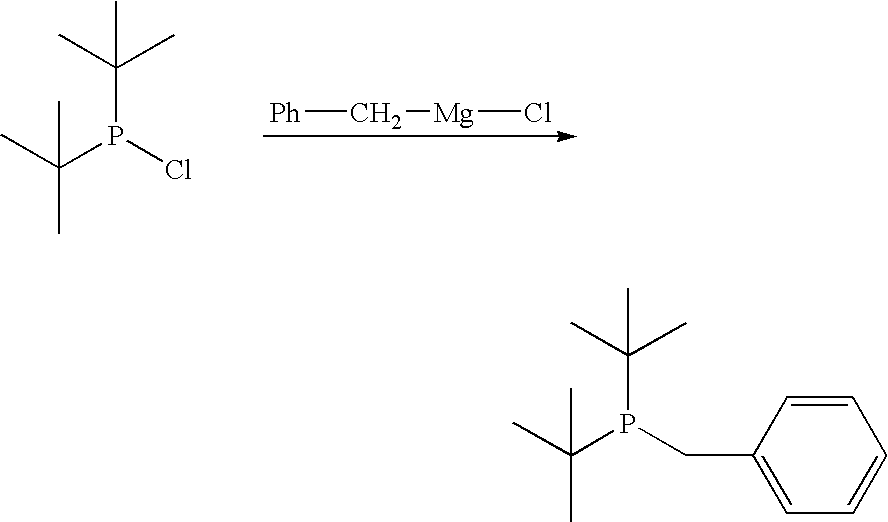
[Ph]C[Mg]Cl.C(P(Cl)C(C)(C)C)(C)(C)C.C(P(CC1=CC=CC=C1)C(C)(C)C)(C)(C)C
